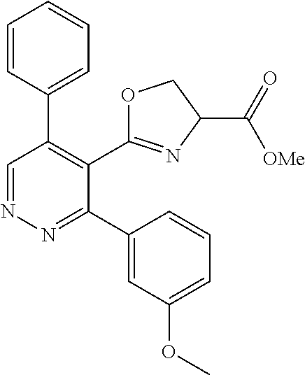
C1=CC(C2=C(C3=NC(C(=O)[OMe])CO3)C(C3=CC(OC)=CC=C3)=NN=C2)=CC=C1
